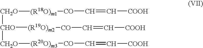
[CH2O]([CHO]([(R19O)m2][CO]C=C[COOH])[CH2O][(R20O)m3][CO]C=C[COOH])[(R18O)m1][CO]C=C[COOH]
